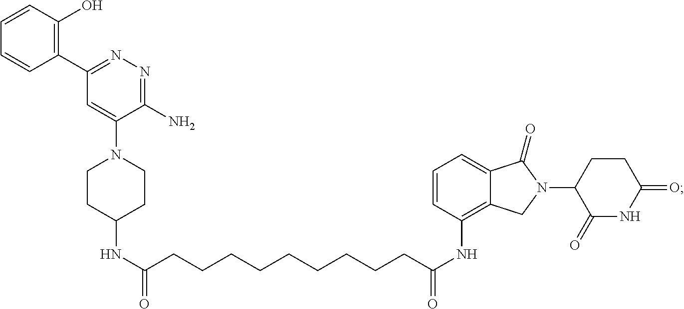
C(NC1=C2C(=CC=C1)C(=O)N(C1CCC(=O)NC1=O)C2)(=O)CCCCCCCCCC(NC1CCN(C2=CC(C3=C(O)C=CC=C3)=NN=C2N)CC1)=O
